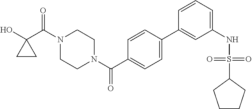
OC1(C(N2CCN(C(=O)C3=CC=C(C4=CC(NS(C5CCCC5)(=O)=O)=CC=C4)C=C3)CC2)=O)CC1
